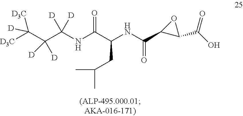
C(C(NC(C(NC(C1C(C(O)=O)O1)=O)CC(C)C)=O)([D])[D])(C([D3C])([D3C])[D])([D])[D]
